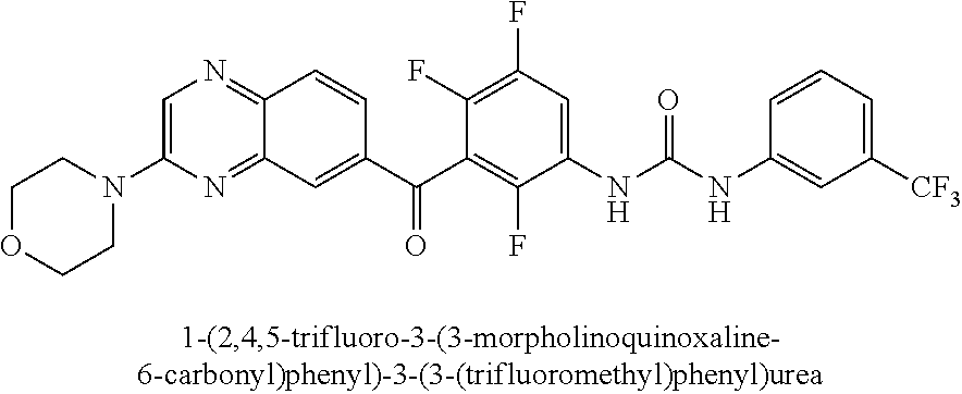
C1COCCN1C1=CN=C2C(=N1)C=C(C(C1=C(F)C(NC(NC3=CC([CF3])=CC=C3)=O)=CC(F)=C1F)=O)C=C2
